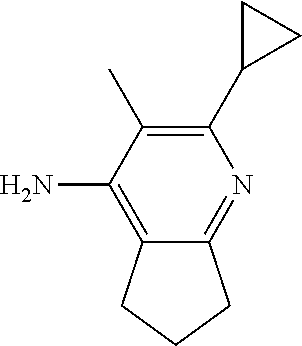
C1(C2CC2)=C(C)C(N)=C2C(=N1)CCC2
